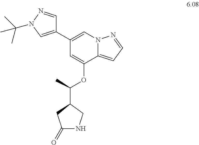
C1(C2=CN(C(C)(C)C)N=C2)=CN2C(=CC=N2)C(OC(C2CC(=O)NC2)C)=C1
